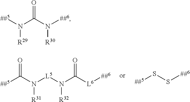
C(N([L5]N(C([L6][##6])=O)[R32])[R31])([##5])=O.[##5]SS[##6].[##5]N(C(N([##6])[R30])=O)[R29]
